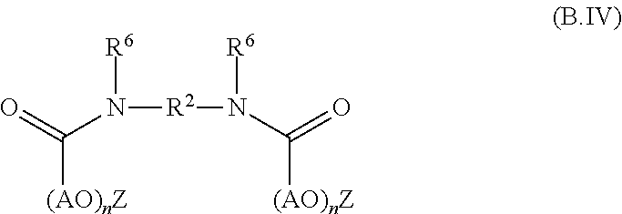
N([R2]N(C(=O)[(AO)nZ])[R6])([R6])C(=O)[(AO)nZ]
